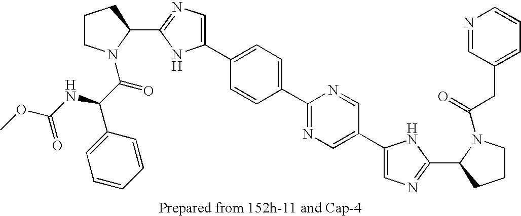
C1CN(C(C(NC(=O)OC)C2=CC=CC=C2)=O)C(C2=NC=C(C3=CC=C(C4=NC=C(C5=CN=C(C6CCCN6C(CC6=CC=CN=C6)=O)N5)C=N4)C=C3)N2)C1
